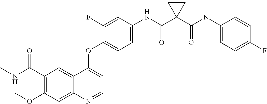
C12=CC(C(NC)=O)=C(OC)C=C1N=CC=C2OC1=CC=C(NC(C2(C(N(C3=CC=C(F)C=C3)C)=O)CC2)=O)C=C1F
